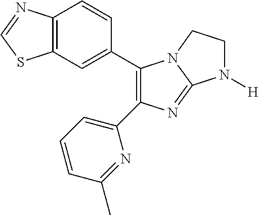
C1(C2=CC3=C(C=C2)N=CS3)=C(C2=CC=CC(C)=N2)N=C2N1CCN2[H]
